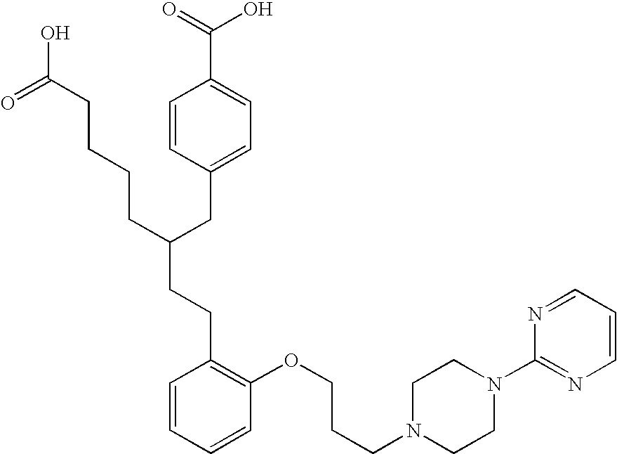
C(C(CC1=CC=C(C(=O)O)C=C1)CCCCC(O)=O)CC1=C(OCCCN2CCN(C3=NC=CC=N3)CC2)C=CC=C1
